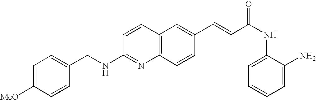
C1=C([MeO])C=CC(CNC2=NC3=C(C=C2)C=C(C=CC(NC2=CC=CC=C2N)=O)C=C3)=C1
